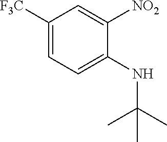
C1([F3C])=CC=C(NC(C)(C)C)C([NO2])=C1
